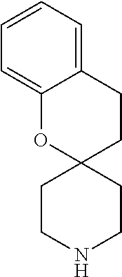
C1CNCCC12CCC1=CC=CC=C1O2
